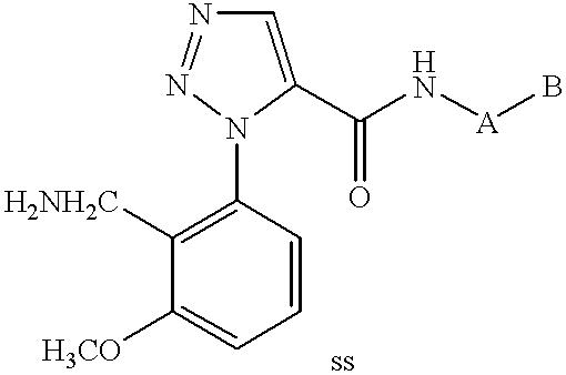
C1=CC=C([H3CO])C([H2NH2C])=C1N1N=NC=C1C(=O)N[A]B
